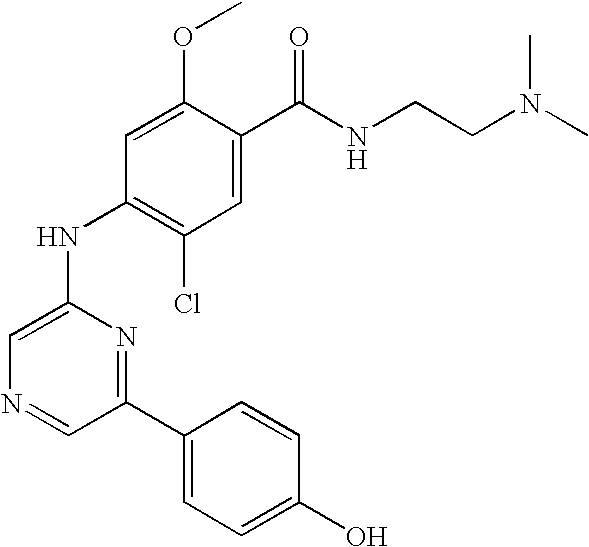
C1=C(OC)C(C(NCCN(C)C)=O)=CC(Cl)=C1NC1=CN=CC(C2=CC=C(O)C=C2)=N1
